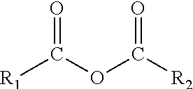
[R1]C(OC([R2])=O)=O
